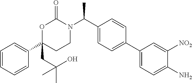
C1=CC=CC(C2(CC(C)(C)O)CCN(C(C3=CC=C(C4=CC=C(N)C([NO2])=C4)C=C3)C)C(=O)O2)=C1
